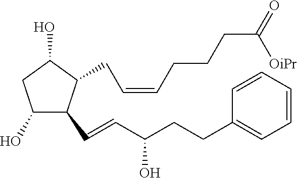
C1(O)C(C=CC(CCC2=CC=CC=C2)O)C(CC=CCCCC([OiPr])=O)C(O)C1
